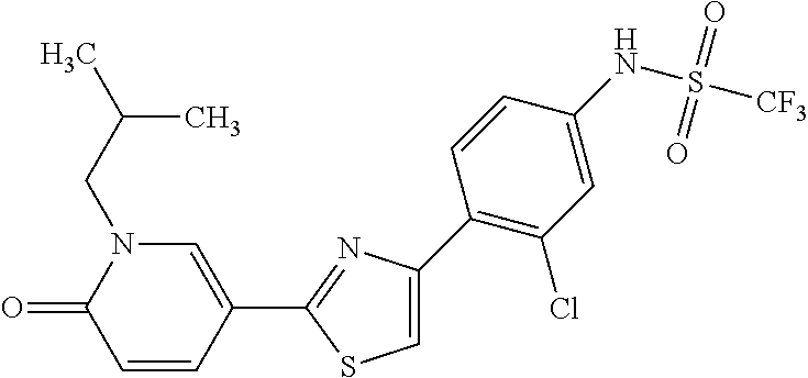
C1=C(C2=C(Cl)C=C(NS(=O)(=O)[CF3])C=C2)N=C(C2=CN(CC(C)C)C(=O)C=C2)S1
